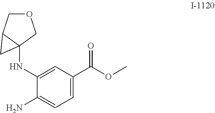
O(C)C(C1=CC=C(N)C(NC23C(COC2)C3)=C1)=O
